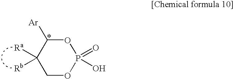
O1C([Ar])C([Ra])([Rb])COP1(=O)O
